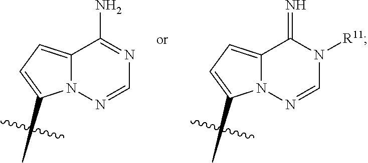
C12=CC=C(C)N1N=CN=C2N.C12=CC=C(C)N1N=CN([R11])C2=N
